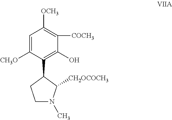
C1=C([CH3O])C(C2CCN(C)C2[CH2OCOCH3])=C(O)C([COCH3])=C1[OCH3]
